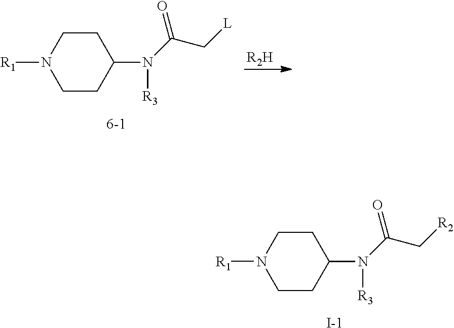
[R2H].C1CN([R1])CCC1N([R3])C(C[L])=O.C1CN([R1])CCC1N([R3])C(C[R2])=O.[I-]
